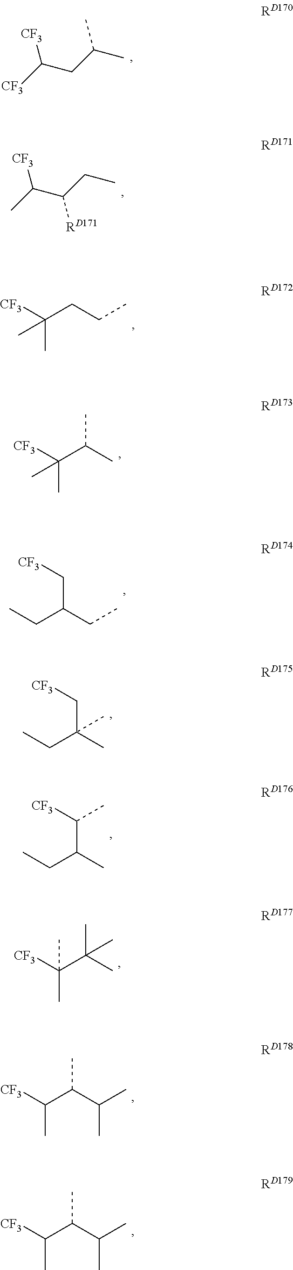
[CF3]C(CC(C)C)[CF3].CC(C(CC)[RD171])[CF3].[CF3]C(CCC)(C)C.[CF3]C(C(C)C)(C)C.CCC(C)(C[CF3])C.CC([CF3])(C(C)(C)C)C.CC([CF3])C(C(C)C)C.CC([CF3])C(C(C)C)C.CCC(CC)C[CF3].CCC(C)C([CF3])C
